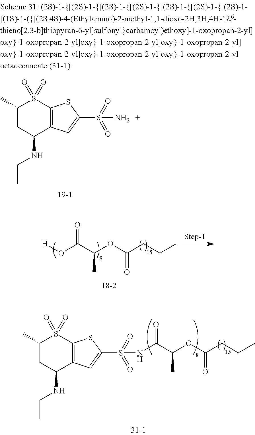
O=C(C(OC(CCC)=O)C)O[H].C1(C)CC(NCC)C2=C(S1(=O)=O)SC(S(=O)(=O)NC(=O)C(OC(CCC)=O)C)=C2.C1(C)CC(NCC)C2=C(S1(=O)=O)SC(S(=O)(=O)N)=C2
